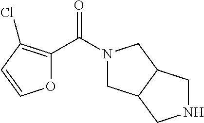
N1(C(C2=C(Cl)C=CO2)=O)CC2C(C1)CNC2
